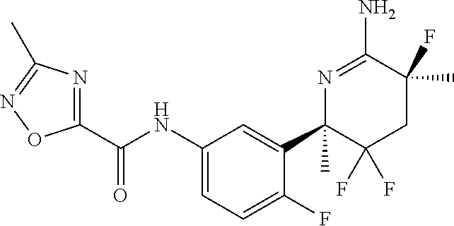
C1(C(NC2=CC=C(F)C(C3(C)C(F)(F)CC(C)(F)C(N)=N3)=C2)=O)=NC(C)=NO1
